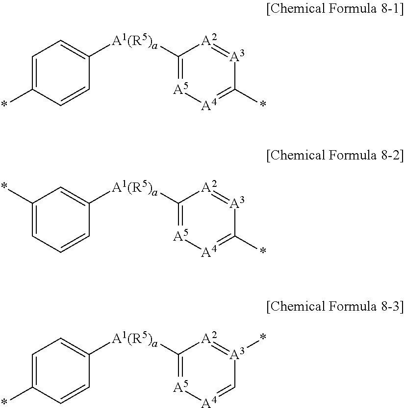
C1=C(*)C=CC([A1(R5)a]C2=[A5][A4]=C(*)[A3]=[A2]2)=C1.C1(*)=CC=CC([A1(R5)a]C2=[A5][A4]=C(*)[A3]=[A2]2)=C1.C1=C(*)C=CC([A1(R5)a]C2=[A5][A4]=C[A3](*)=[A2]2)=C1
